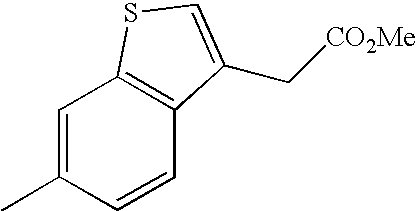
C1=C(C)C=CC2=C1SC=C2C[CO2Me]
